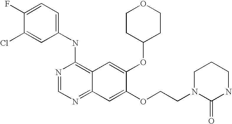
C1=C(Cl)C(F)=CC=C1NC1=C2C(=NC=N1)C=C(OCCN1C(=O)NCCC1)C(OC1CCOCC1)=C2
